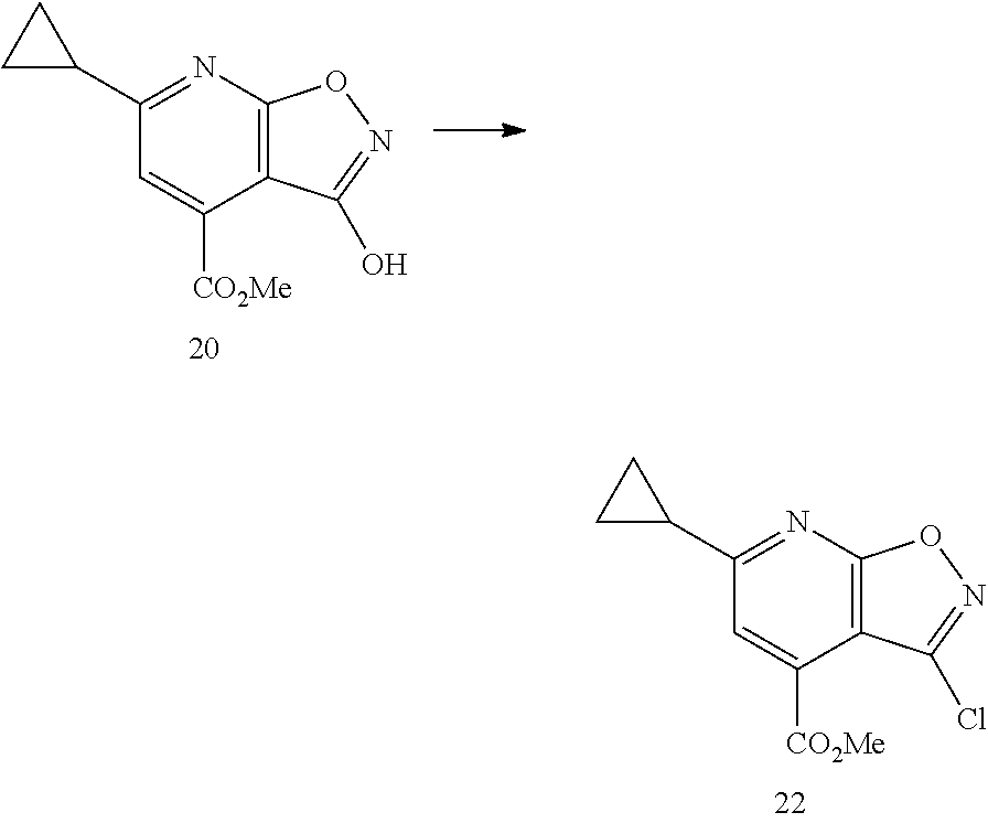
C12=C(N=C(C3CC3)C=C1[CO2Me])ON=C2O.C12=C(N=C(C3CC3)C=C1[CO2Me])ON=C2Cl
